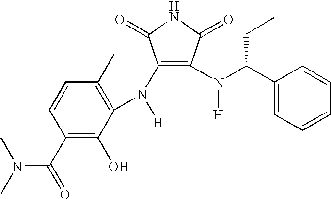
C1(N([H])C2=C(C)C=CC(C(=O)N(C)C)=C2O)=C(N([H])C(C2=CC=CC=C2)CC)C(=O)NC1=O
